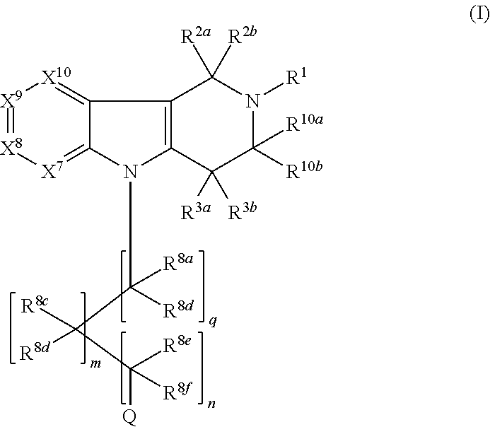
C12=[X10][X9]=[X8][X7]=C1N(C([R8d])(C(C([Q])([R8e])[R8f])([R8c])[R8d])[R8a])C1=C2C([R2a])([R2b])N([R1])C([R10b])([R10a])C1([R3a])[R3b]
